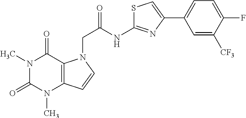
C1=C([CF3])C(F)=CC=C1C1=CSC(NC(CN2C3=C(C=C2)N(C)C(=O)N(C)C3=O)=O)=N1
